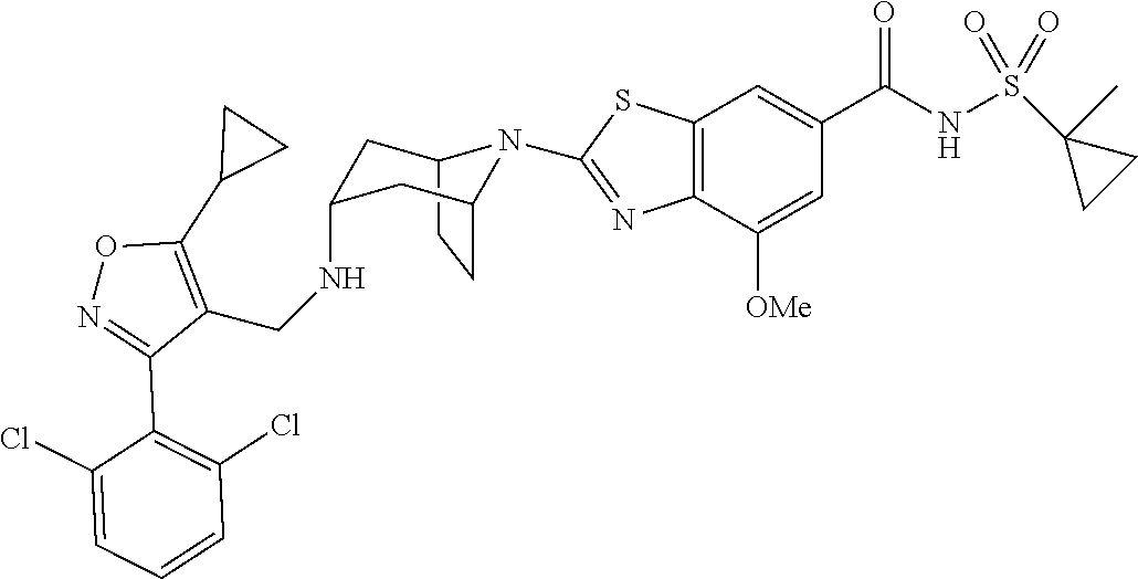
C12CCC(CC(NCC3=C(C4CC4)ON=C3C3=C(Cl)C=CC=C3Cl)C1)N2C1=NC2=C(C=C(C(NS(C3(C)CC3)(=O)=O)=O)C=C2[OMe])S1
